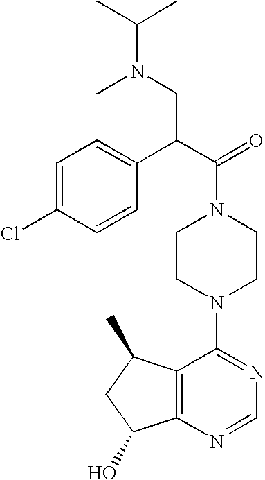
C1(C(C(=O)N2CCN(C3=NC=NC4=C3C(C)CC4O)CC2)CN(C(C)C)C)=CC=C(Cl)C=C1
